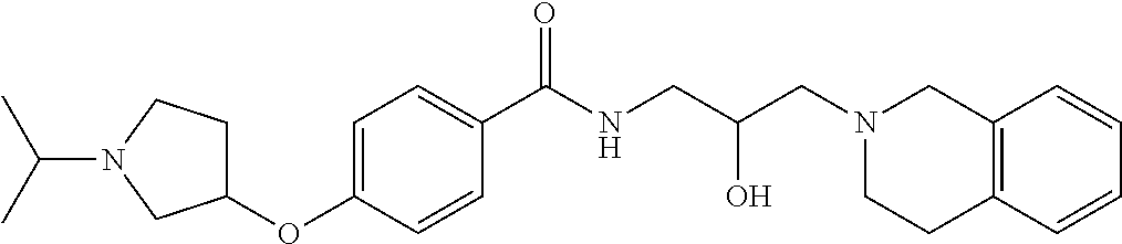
C12=C(CCN(CC(CNC(C3=CC=C(OC4CCN(C(C)C)C4)C=C3)=O)O)C1)C=CC=C2
